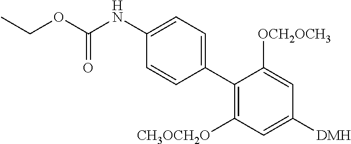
C(C)OC(NC1=CC=C(C2=C([CH3OCH2O])C=C([DMH])C=C2[OCH2OCH3])C=C1)=O
